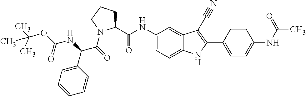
C1(NC(C2CCCN2C(=O)C(NC(=O)OC(C)(C)C)C2=CC=CC=C2)=O)=CC=C2C(=C1)C(C$N)=C(C1=CC=C(NC(=O)C)C=C1)N2
